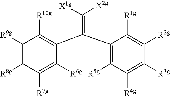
C1([R9g])=C([R8g])C([R7g])=C([R6g])C(C(C2=C([R5g])C([R4g])=C([R3g])C([R2g])=C2[R1g])=C([X2g])[X1g])=C1[R10g]
